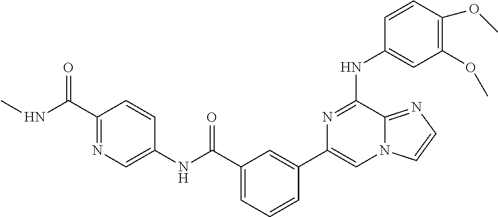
C1=CC(OC)=C(OC)C=C1NC1=NC(C2=CC(C(NC3=CN=C(C(NC)=O)C=C3)=O)=CC=C2)=CN2C1=NC=C2
